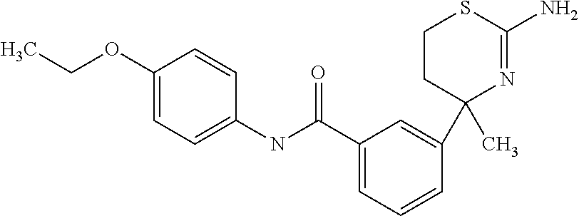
N(C1=CC=C(OCC)C=C1)C(C1=CC=CC(C2(C)N=C(N)SCC2)=C1)=O
